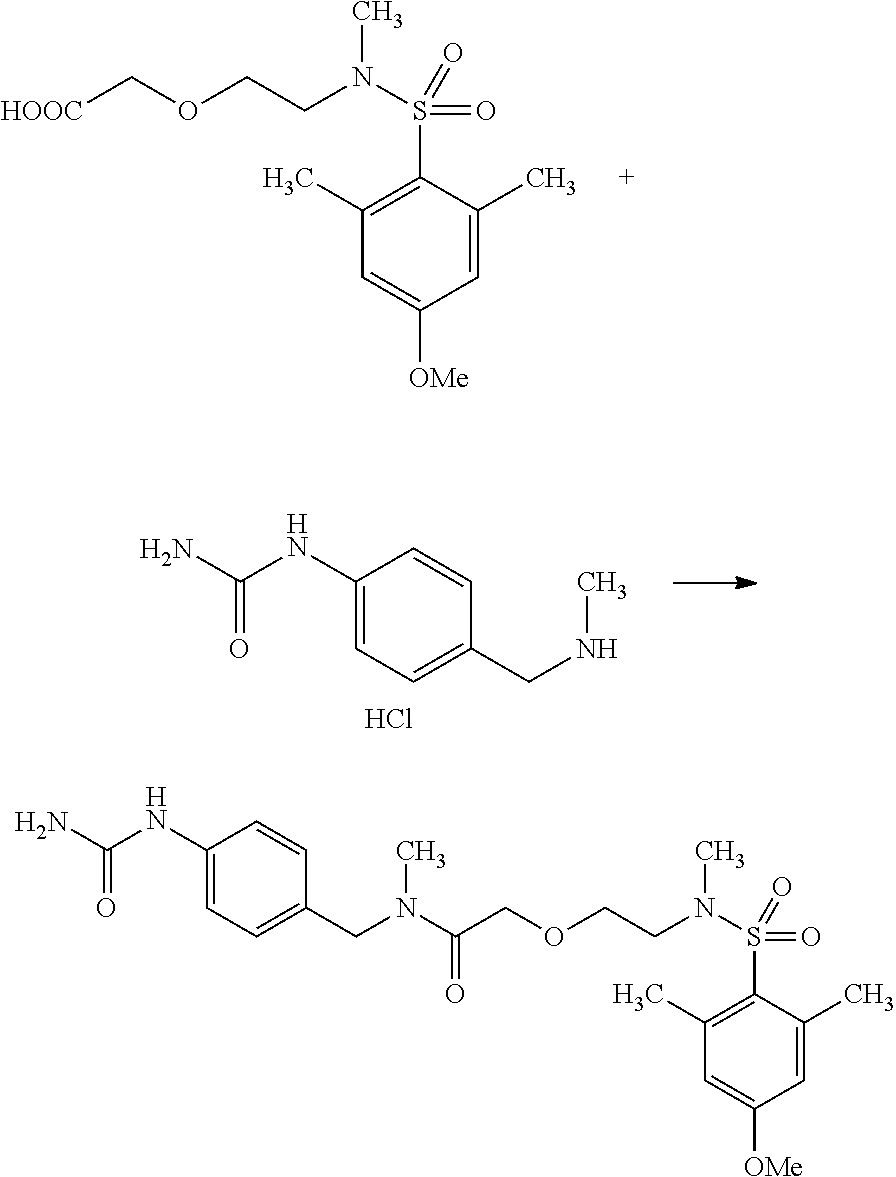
C1=C(C)C(S(=O)(=O)N(CCOC[HOOC])C)=C(C)C=C1[OMe].N(C(N)=O)C1=CC=C(CNC)C=C1.Cl.C1=C(C)C(S(=O)(=O)N(CCOCC(N(CC2=CC=C(NC(N)=O)C=C2)C)=O)C)=C(C)C=C1[OMe]
